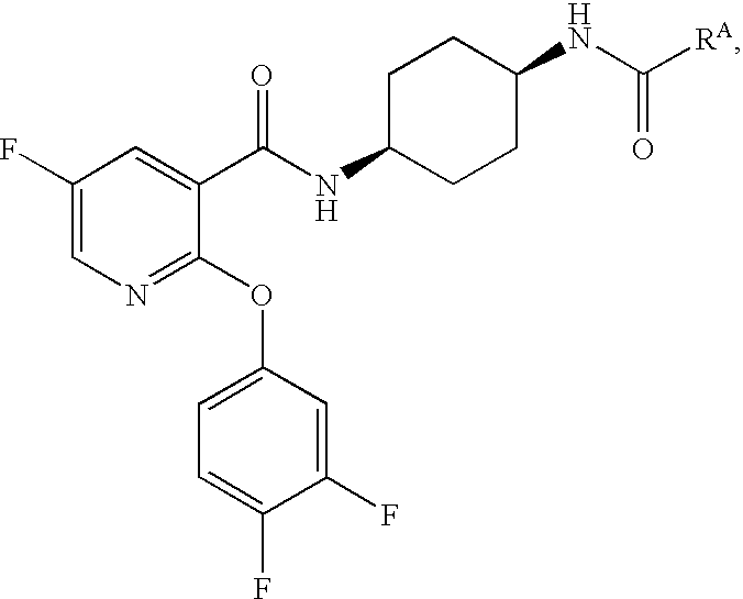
N1=C(OC2=CC=C(F)C(F)=C2)C(C(NC2CCC(NC([RA])=O)CC2)=O)=CC(F)=C1
